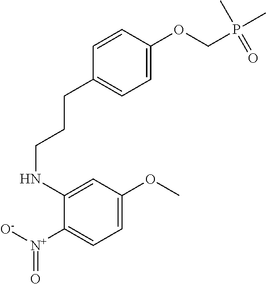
C1(NCCCC2=CC=C(OCP(C)(C)=O)C=C2)=CC(OC)=CC=C1[N+]([O-])=O
